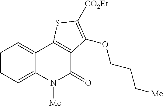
C1=CC=C2C(=C1)C1=C(C(=O)N2[Me])C(OCCC[Me])=C([CO2Et])S1
